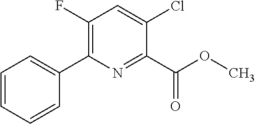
C1=CC=C(C2=C(F)C=C(Cl)C(C(OC)=O)=N2)C=C1
